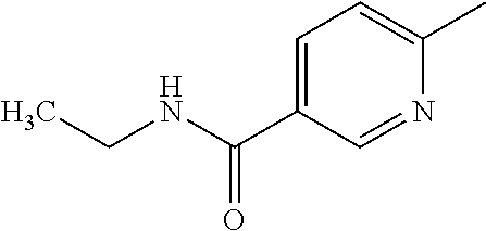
C1=C(C(NCC)=O)C=NC(C)=C1
